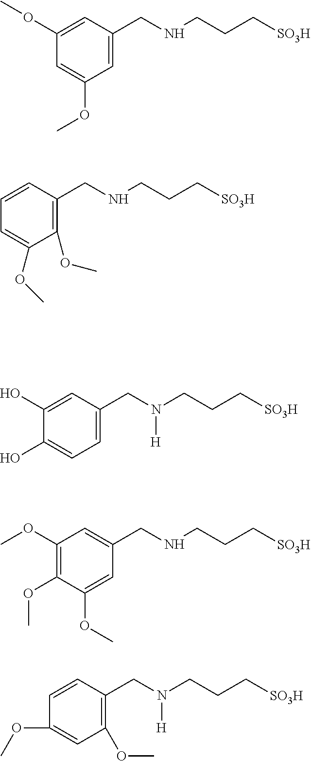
C1=C(OC)C=C(OC)C=C1CNCCC[SO3H].C1=CC=C(OC)C(OC)=C1CNCCC[SO3H].C1=C(CNCCC[SO3H])C=C(OC)C(OC)=C1OC.C1=C(O)C(O)=CC=C1CN(CCC[SO3H])[H].C1=CC(OC)=CC(OC)=C1CN(CCC[SO3H])[H]
